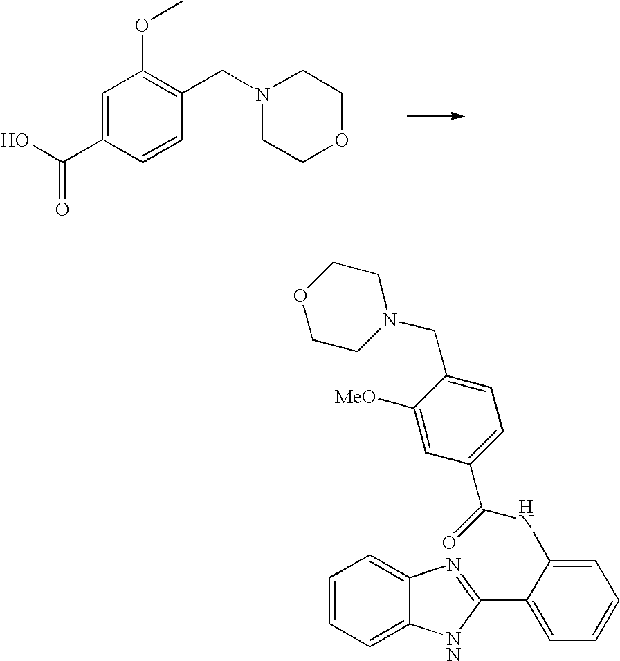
C1=C(C(O)=O)C=CC(CN2CCOCC2)=C1OC.C1=CC=C2C(=C1)N=C(C1=CC=CC=C1NC(C1=CC=C(CN3CCOCC3)C([MeO])=C1)=O)[NN]2
